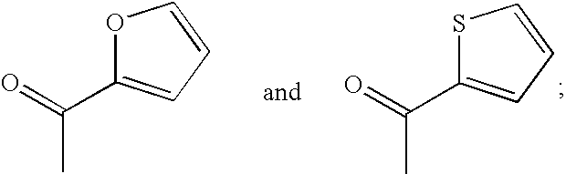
O1C(C(=O)C)=CC=C1.S1C(C(=O)C)=CC=C1
